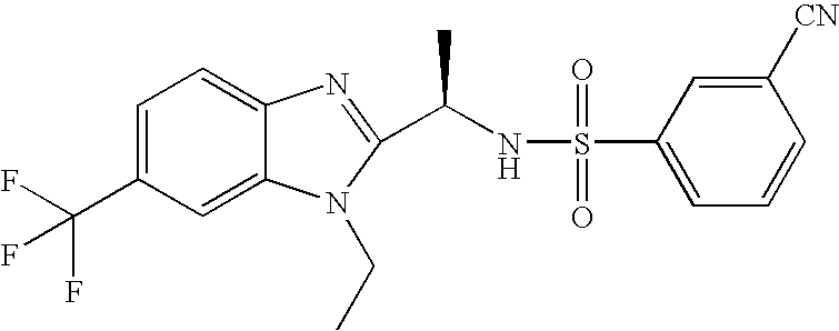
C1=C(C(F)(F)F)C=C2C(=C1)N=C(C(NS(=O)(=O)C1=CC=CC([CN])=C1)C)N2CC
